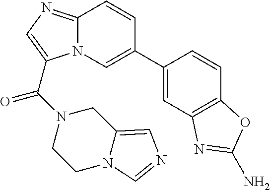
N12C(=NC=C1C(N1CCN3C(=CN=C3)C1)=O)C=CC(C1=CC3=C(C=C1)OC(N)=N3)=C2
